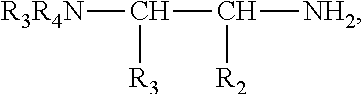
[R3R4N]C([R3])C([R2])[NH2]
